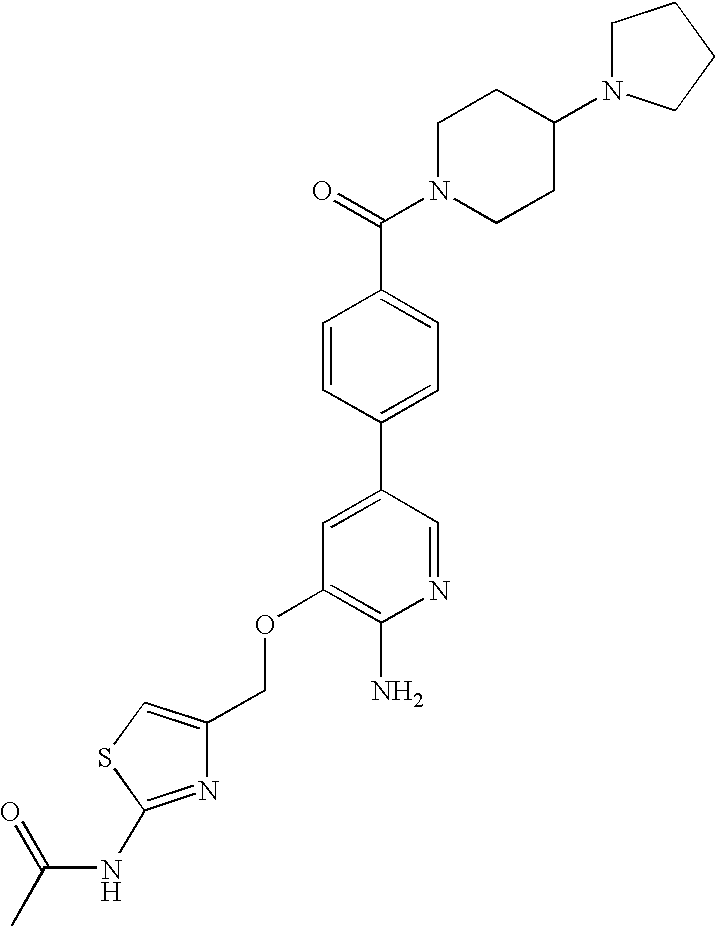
C(OC1=C(N)N=CC(C2=CC=C(C(=O)N3CCC(N4CCCC4)CC3)C=C2)=C1)C1=CSC(NC(C)=O)=N1
